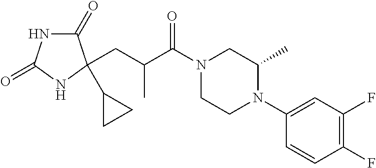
C1(=O)NC(=O)NC1(CC(C(N1CCN(C2=CC(F)=C(F)C=C2)C(C)C1)=O)C)C1CC1
